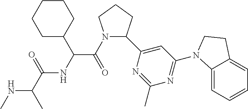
C1(C2=CC(N3C4=CC=CC=C4CC3)=NC(C)=N2)CCCN1C(=O)C(NC(C(C)NC)=O)C1CCCCC1
